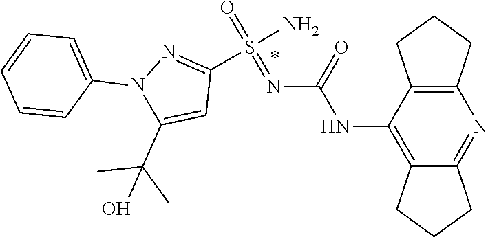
O=S(=NC(NC1=C2CCCC2=NC2=C1CCC2)=O)(N)C1=NN(C2=CC=CC=C2)C(C(C)(O)C)=C1
